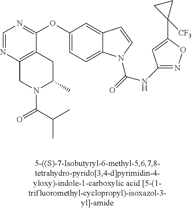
C1=NC2=C(C(OC3=CC=C4C(=C3)C=CN4C(=O)NC3=NOC(C4([CF3])CC4)=C3)=N1)CC(C)N(C(C(C)C)=O)C2
